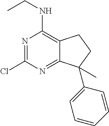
C12=C(NCC)N=C(Cl)N=C1C(C1=CC=CC=C1)(C)CC2
